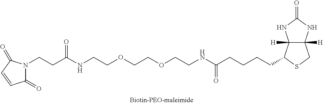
N1(CCC(NCCOCCOCCNC(CCCCC2C3([H])C([H])(NC(=O)N3)CS2)=O)=O)C(=O)C=CC1=O
